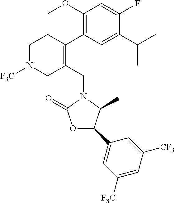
C1N([F3C])CC(CN2C(=O)OC(C3=CC([F3C])=CC([CF3])=C3)C2C)=C(C2=C(OC)C=C(F)C(C(C)C)=C2)C1
